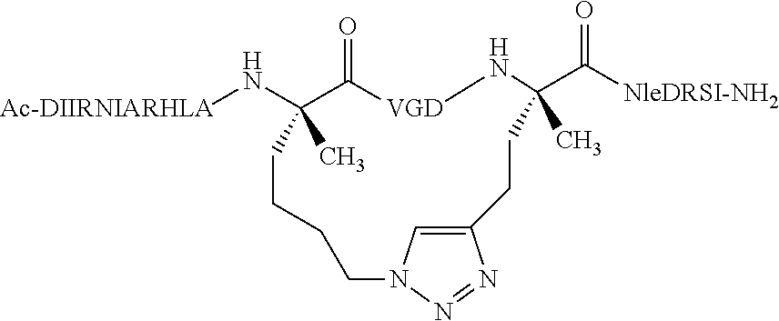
N([Ac-DIIRNIARHLA])C1(C)C(=O)[VGD]NC(C([NleDRSI-NH2])=O)(C)CCC2=CN(N=N2)CCCC1
